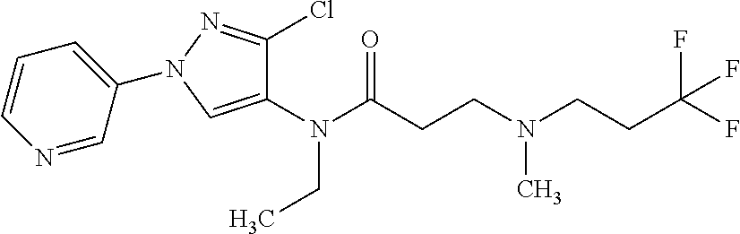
N(C(CCN(CCC(F)(F)F)C)=O)(CC)C1=CN(C2=CC=CN=C2)N=C1Cl
